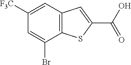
C12=C(C=C([F3C])C=C1Br)C=C(C(O)=O)S2
